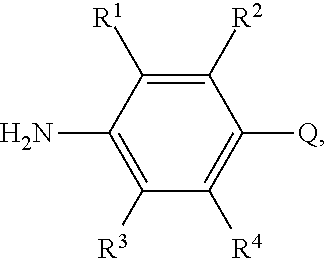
C1(N)=C([R3])C([R4])=C([Q])C([R2])=C1[R1]
